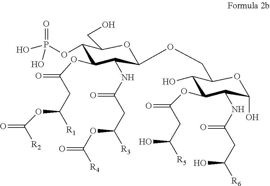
C1(OP(=O)(O)O)C(OC(=O)CC(OC(=O)[R2])[R1])C(NC(CC([R3])OC(=O)[R4])=O)C(OCC2C(O)C(OC(=O)CC(O)[R5])C(NC(=O)CC([R6])O)C(O)O2)OC1CO
